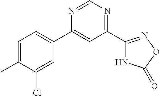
C1=C(C)C(Cl)=CC(C2=CC(C3=NOC(=O)N3)=NC=N2)=C1
